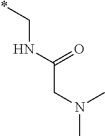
*CNC(CN(C)C)=O
